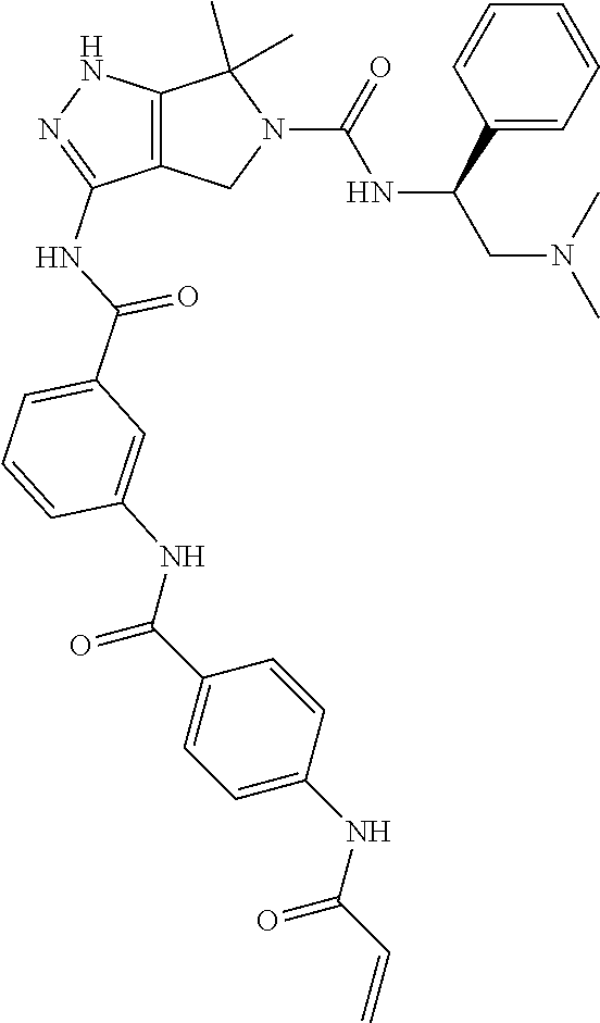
O=C(C1=CC=CC(NC(C2=CC=C(NC(C=C)=O)C=C2)=O)=C1)NC1=NNC2=C1CN(C(NC(CN(C)C)C1=CC=CC=C1)=O)C2(C)C
